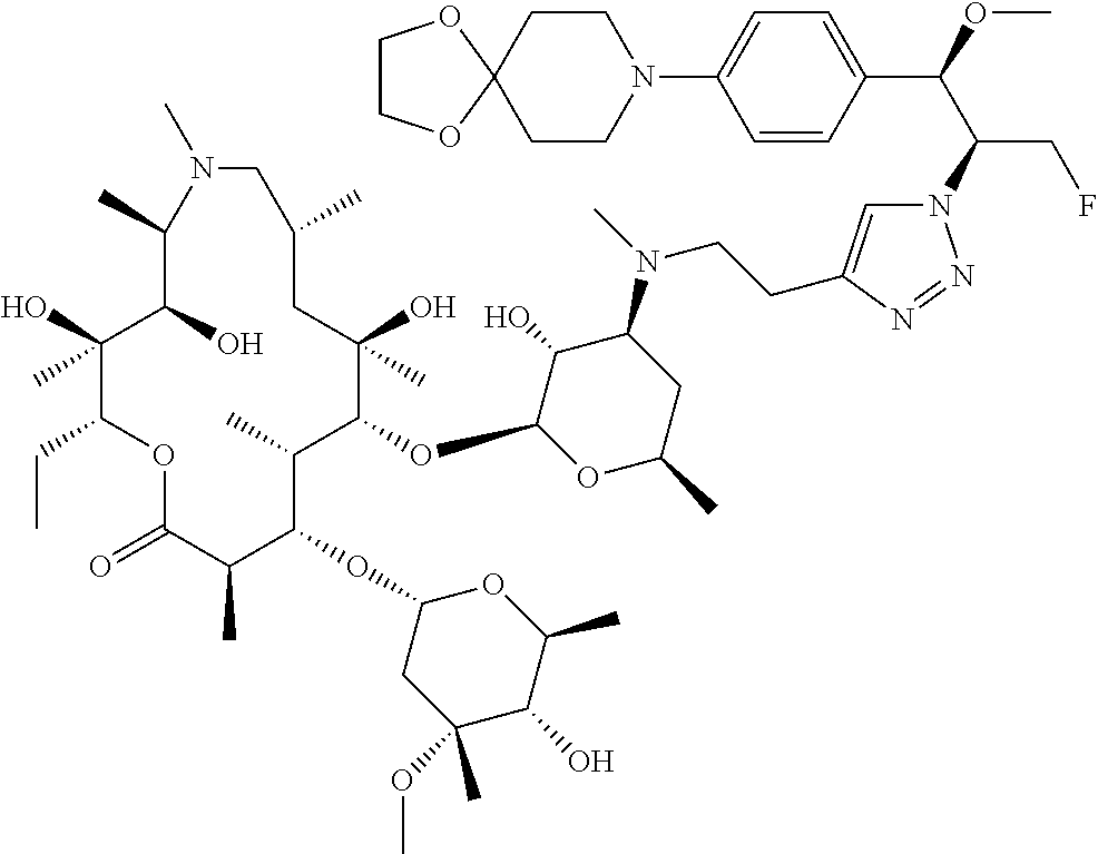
C1(O)(C)C(CC)OC(=O)C(C)C(OC2CC(OC)(C)C(O)C(C)O2)C(C)C(OC2OC(C)CC(N(C)CCC3=CN(C(C(OC)C4=CC=C(N5CCC6(CC5)OCCO6)C=C4)CF)N=N3)C2O)C(O)(C)CC(C)CN(C)C(C)C1O
